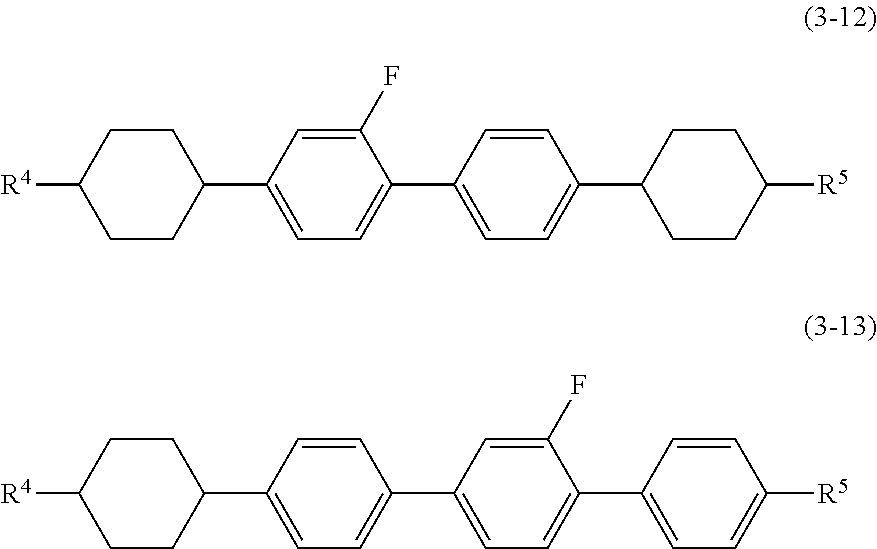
[R4]C1CCC(C2=CC=C(C3=CC=C(C4CCC([R5])CC4)C=C3)C(F)=C2)CC1.[R4]C1CCC(C2=CC=C(C3=CC=C(C4=CC=C([R5])C=C4)C(F)=C3)C=C2)CC1
